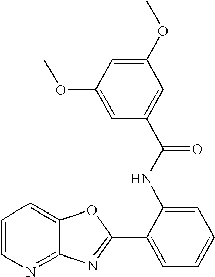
C12=NC=CC=C1OC(C1=CC=CC=C1NC(C1=CC(OC)=CC(OC)=C1)=O)=N2
